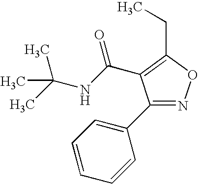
C1(C2=CC=CC=C2)=NOC(CC)=C1C(NC(C)(C)C)=O
